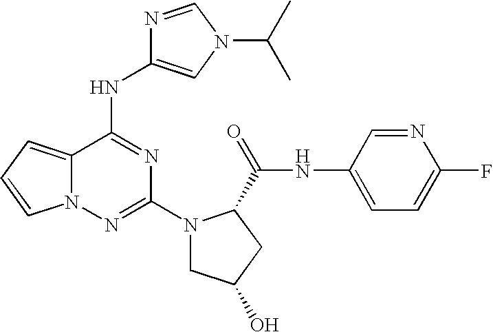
C12=CC=CN1N=C(N1CC(O)CC1C(=O)NC1=CC=C(F)N=C1)N=C2NC1=CN(C(C)C)C=N1
